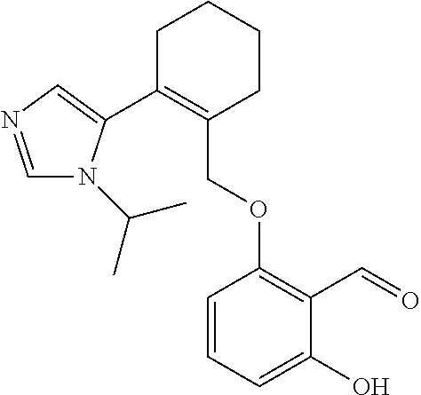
C1C(C2=CN=CN2C(C)C)=C(COC2=C(C=O)C(O)=CC=C2)CCC1
